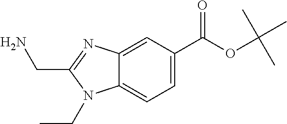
C1=C(C(OC(C)(C)C)=O)C=C2C(=C1)N(CC)C(CN)=N2
